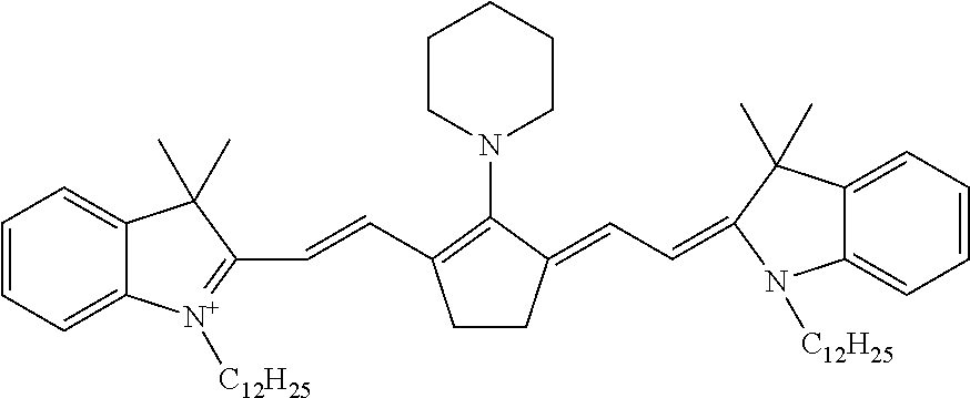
C1=CC=C2C(=C1)C(C)(C)C(C=CC1=C(N3CCCCC3)C(=CC=C3N([C12H25])C4=CC=CC=C4C3(C)C)CC1)=[N+]2[C12H25]
